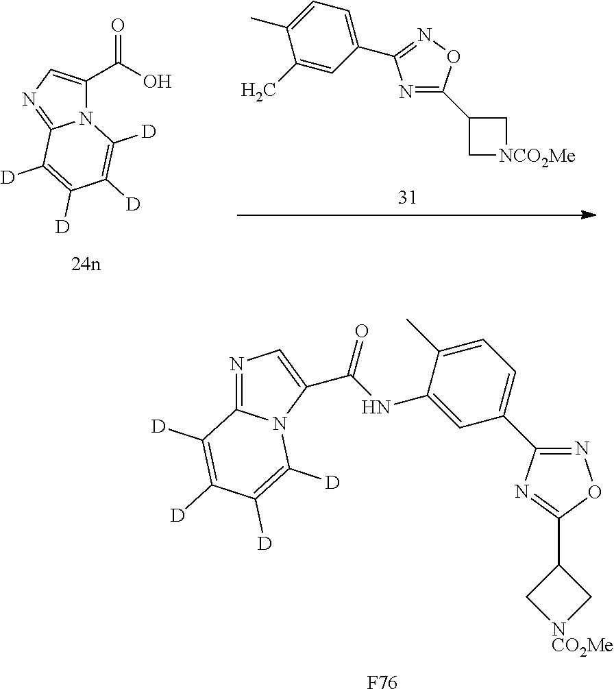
N12C(C(=O)O)=CN=C1C([D])=C([D])C([D])=C2[D].C1C(C2=NC(C3=CC=C(C)C(C)=C3)=NO2)C[NCO2Me]1.N1=C2N(C(C(NC3=CC(C4=NOC(C5C[NCO2Me]C5)=N4)=CC=C3C)=O)=C1)C([D])=C([D])C([D])=C2[D].[F76]
